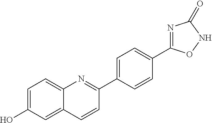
C1=C(O)C=C2C(=C1)N=C(C1=CC=C(C3=NC(=O)NO3)C=C1)C=C2
